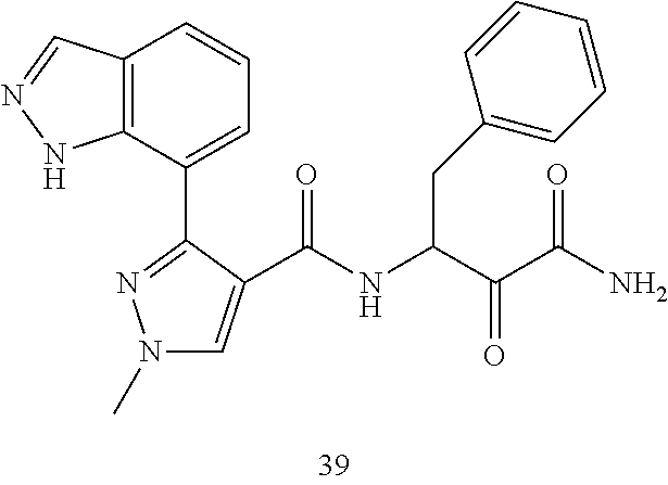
N1(C)C=C(C(=O)NC(CC2=CC=CC=C2)C(=O)C(=O)N)C(C2=CC=CC3=C2NN=C3)=N1
